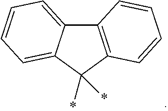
C12=CC=CC=C1C(*)(*)C1=C2C=CC=C1
